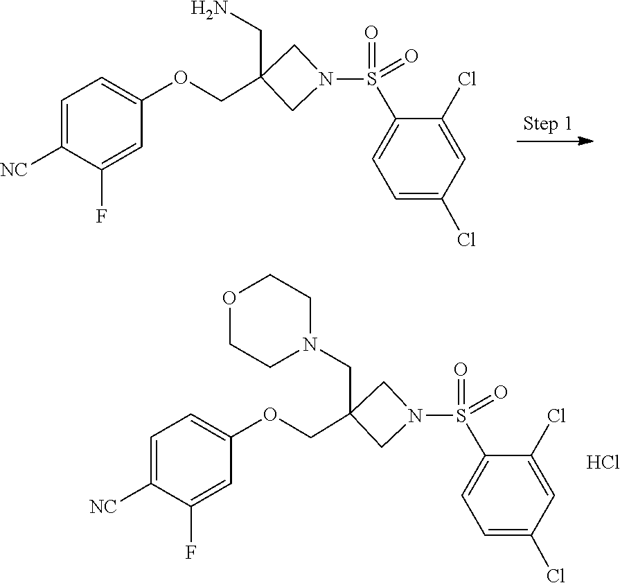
C1=C(OCC2(CN)CN(S(C3=CC=C(Cl)C=C3Cl)(=O)=O)C2)C=C(F)C([NC])=C1.C1=C(OCC2(CN3CCOCC3)CN(S(C3=CC=C(Cl)C=C3Cl)(=O)=O)C2)C=C(F)C([NC])=C1.Cl
